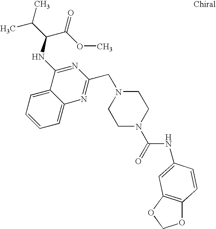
C1=C2C(=CC=C1)C(NC(C(C)C)C(OC)=O)=NC(CN1CCN(C(=O)NC3=CC4=C(OCO4)C=C3)CC1)=N2
